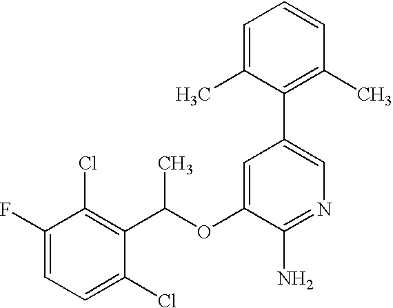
FC1=CC=C(Cl)C(C(OC2=CC(C3=C(C)C=CC=C3C)=CN=C2N)C)=C1Cl
